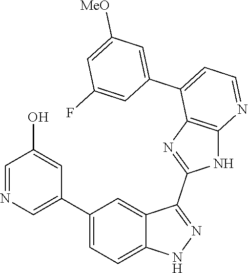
C1(C2=CC=C3C(=C2)C(C2=NC4=C(N2)N=CC=C4C2=CC([MeO])=CC(F)=C2)=NN3)=CN=CC(O)=C1
